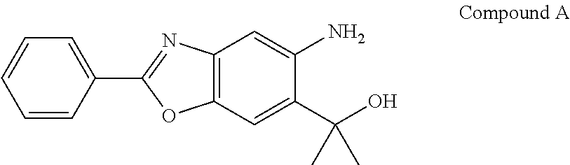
C1=CC=CC(C2=NC3=C(O2)C=C(C(O)(C)C)C(N)=C3)=C1
